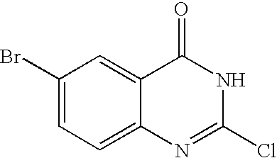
C1=C2C(=CC(Br)=C1)C(=O)NC(Cl)=N2
